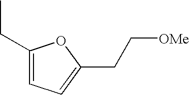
C1(CC)=CC=C(CC[OMe])O1
